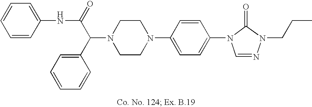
N1(C(C2=CC=CC=C2)C(=O)NC2=CC=CC=C2)CCN(C2=CC=C(N3C=NN(CCC)C3=O)C=C2)CC1
